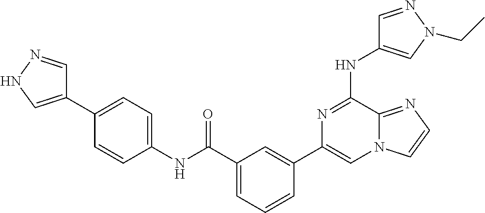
C1=NN(CC)C=C1NC1=NC(C2=CC(C(=O)NC3=CC=C(C4=CNN=C4)C=C3)=CC=C2)=CN2C1=NC=C2
